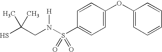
C(N(S(C1=CC=C(OC2=CC=CC=C2)C=C1)(=O)=O)[H])C(S)(C)C
